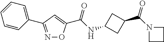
N1=C(C2=CC=CC=C2)C=C(C(NC2CC(C(N3CCC3)=O)C2)=O)O1
